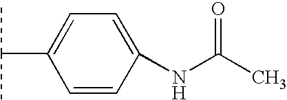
C1=C(C(C)C)C=CC(NC(C)=O)=C1
